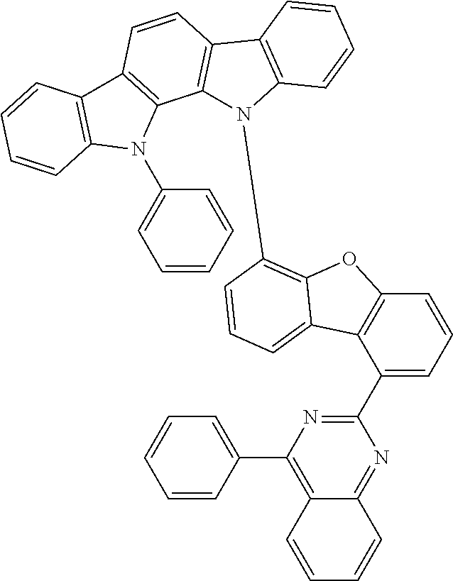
C12=C(C3=CC=CC=C3)N=C(C3=CC=CC4=C3C3=CC=CC(N5C6=C(C=CC7=C6N(C6=CC=CC=C6)C6=C7C=CC=C6)C6=C5C=CC=C6)=C3O4)N=C1C=CC=C2
